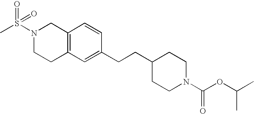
C12=C(C=C(CCC3CCN(C(OC(C)C)=O)CC3)C=C1)CCN(S(C)(=O)=O)C2
